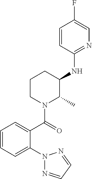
C1=CC=C(N2N=CC=N2)C(C(=O)N2C(C)C(NC3=NC=C(F)C=C3)CCC2)=C1
